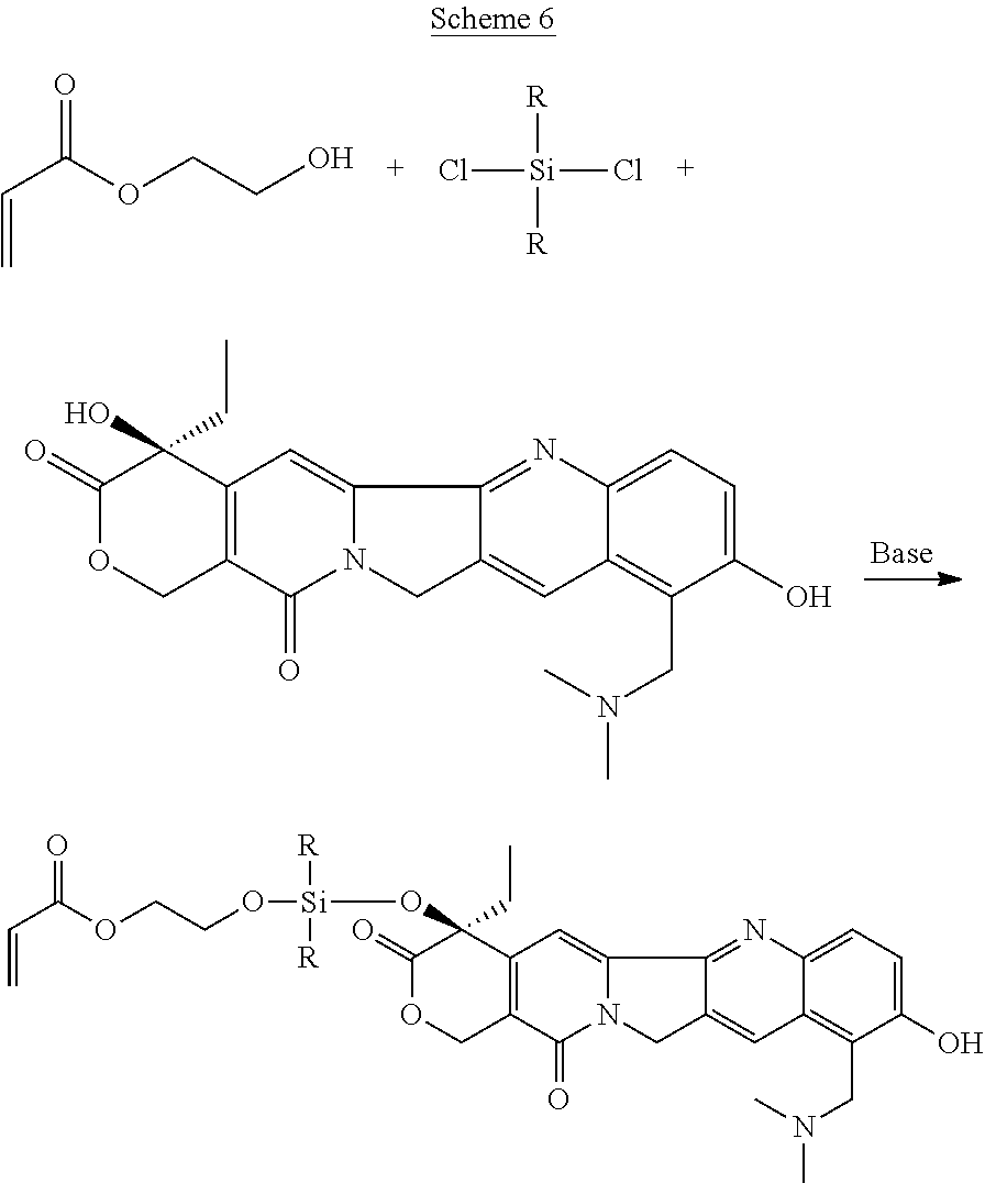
C1(O)(CC)C(=O)OCC2=C1C=C1N(C2=O)CC2=CC3=C(CN(C)C)C(O)=CC=C3N=C12.C(=C)C(OCCO)=O.Cl[Si]([R])([R])Cl.C(=C)C(OCCO[Si]([R])([R])OC1(CC)C(=O)OCC2=C1C=C1N(C2=O)CC2=CC3=C(CN(C)C)C(O)=CC=C3N=C12)=O
